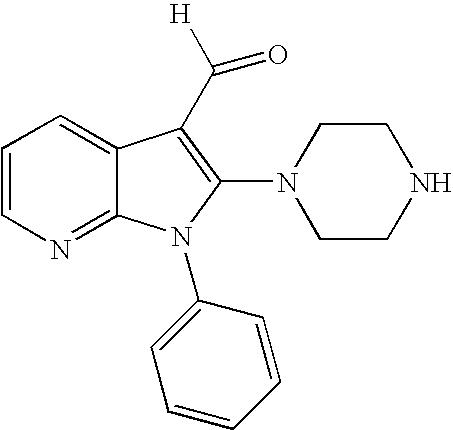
C1=CN=C2C(=C1)C(C([H])=O)=C(N1CCNCC1)N2C1=CC=CC=C1
